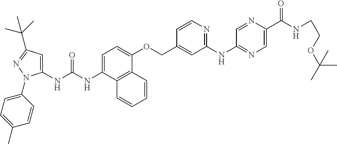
N(C(NC1=CC(C(C)(C)C)=NN1C1=CC=C(C)C=C1)=O)C1=CC=C(OCC2=CC(NC3=NC=C(C(NCCOC(C)(C)C)=O)N=C3)=NC=C2)C2=C1C=CC=C2
